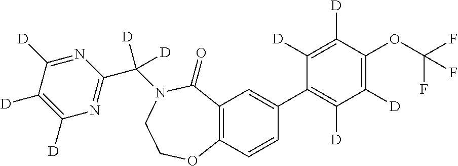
C12=C(C=CC(C3=C([D])C([D])=C(OC(F)(F)F)C([D])=C3[D])=C1)OCCN(C(C1=NC([D])=C([D])C([D])=N1)([D])[D])C2=O
